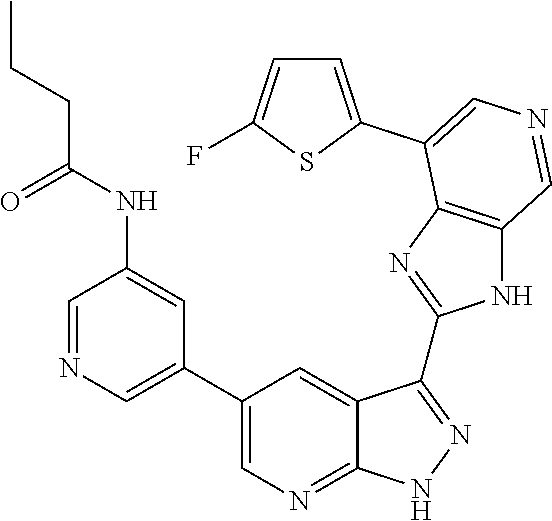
C1=NC=C(C2=CN=C3C(=C2)C(C2=NC4=C(N2)C=NC=C4C2=CC=C(F)S2)=NN3)C=C1NC(CCC)=O
